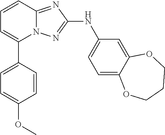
N12C(=NC(NC3=CC=C4C(=C3)OCCCO4)=N1)C=CC=C2C1=CC=C(OC)C=C1
